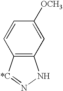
C12=C(NN=[*C]1)C=C([OCH3])C=C2
